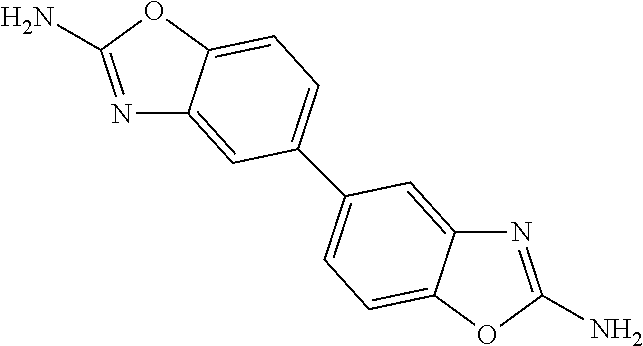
N1=C(N)OC2=CC=C(C3=CC=C4C(=C3)N=C(N)O4)C=C12
